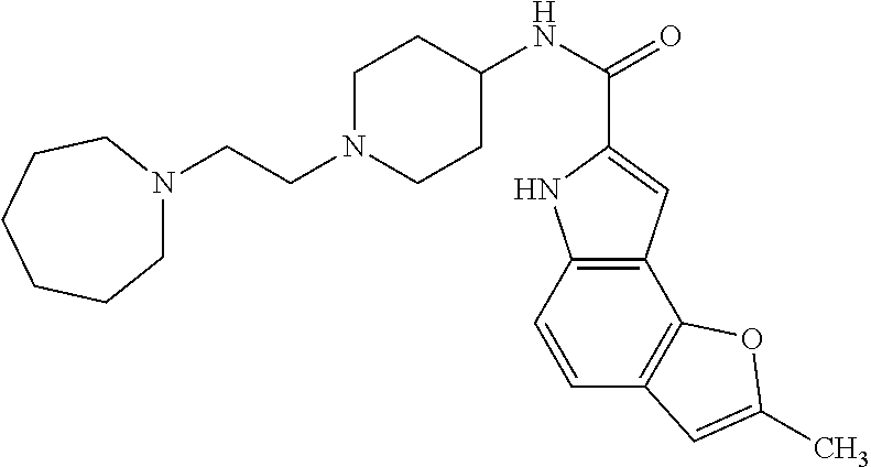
C12=C(C=CC3=C1OC(C)=C3)NC(C(NC1CCN(CCN3CCCCCC3)CC1)=O)=C2
